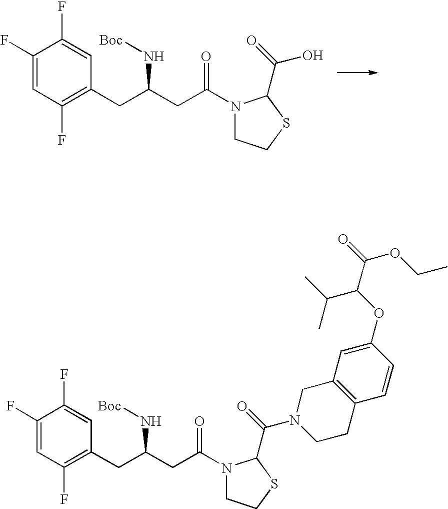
C1(F)=CC(F)=C(CC(CC(=O)N2CCSC2C(=O)O)N[Boc])C=C1F.C1(F)=CC(F)=C(CC(CC(=O)N2CCSC2C(=O)N2CCC3=C(C=C(OC(C(=O)OCC)C(C)C)C=C3)C2)N[Boc])C=C1F
